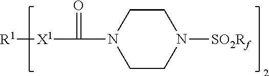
C1CN([SO2Rf])CCN1C([X1][R1])=O
